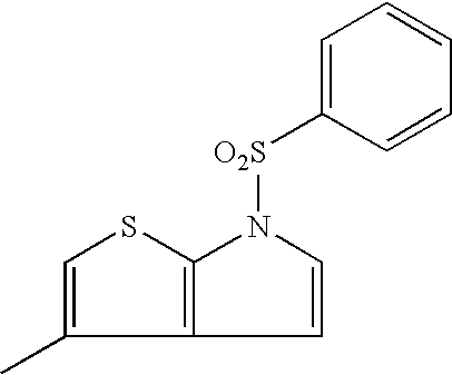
C1(C)=CSC2=C1C=CN2[O2S]C1=CC=CC=C1
